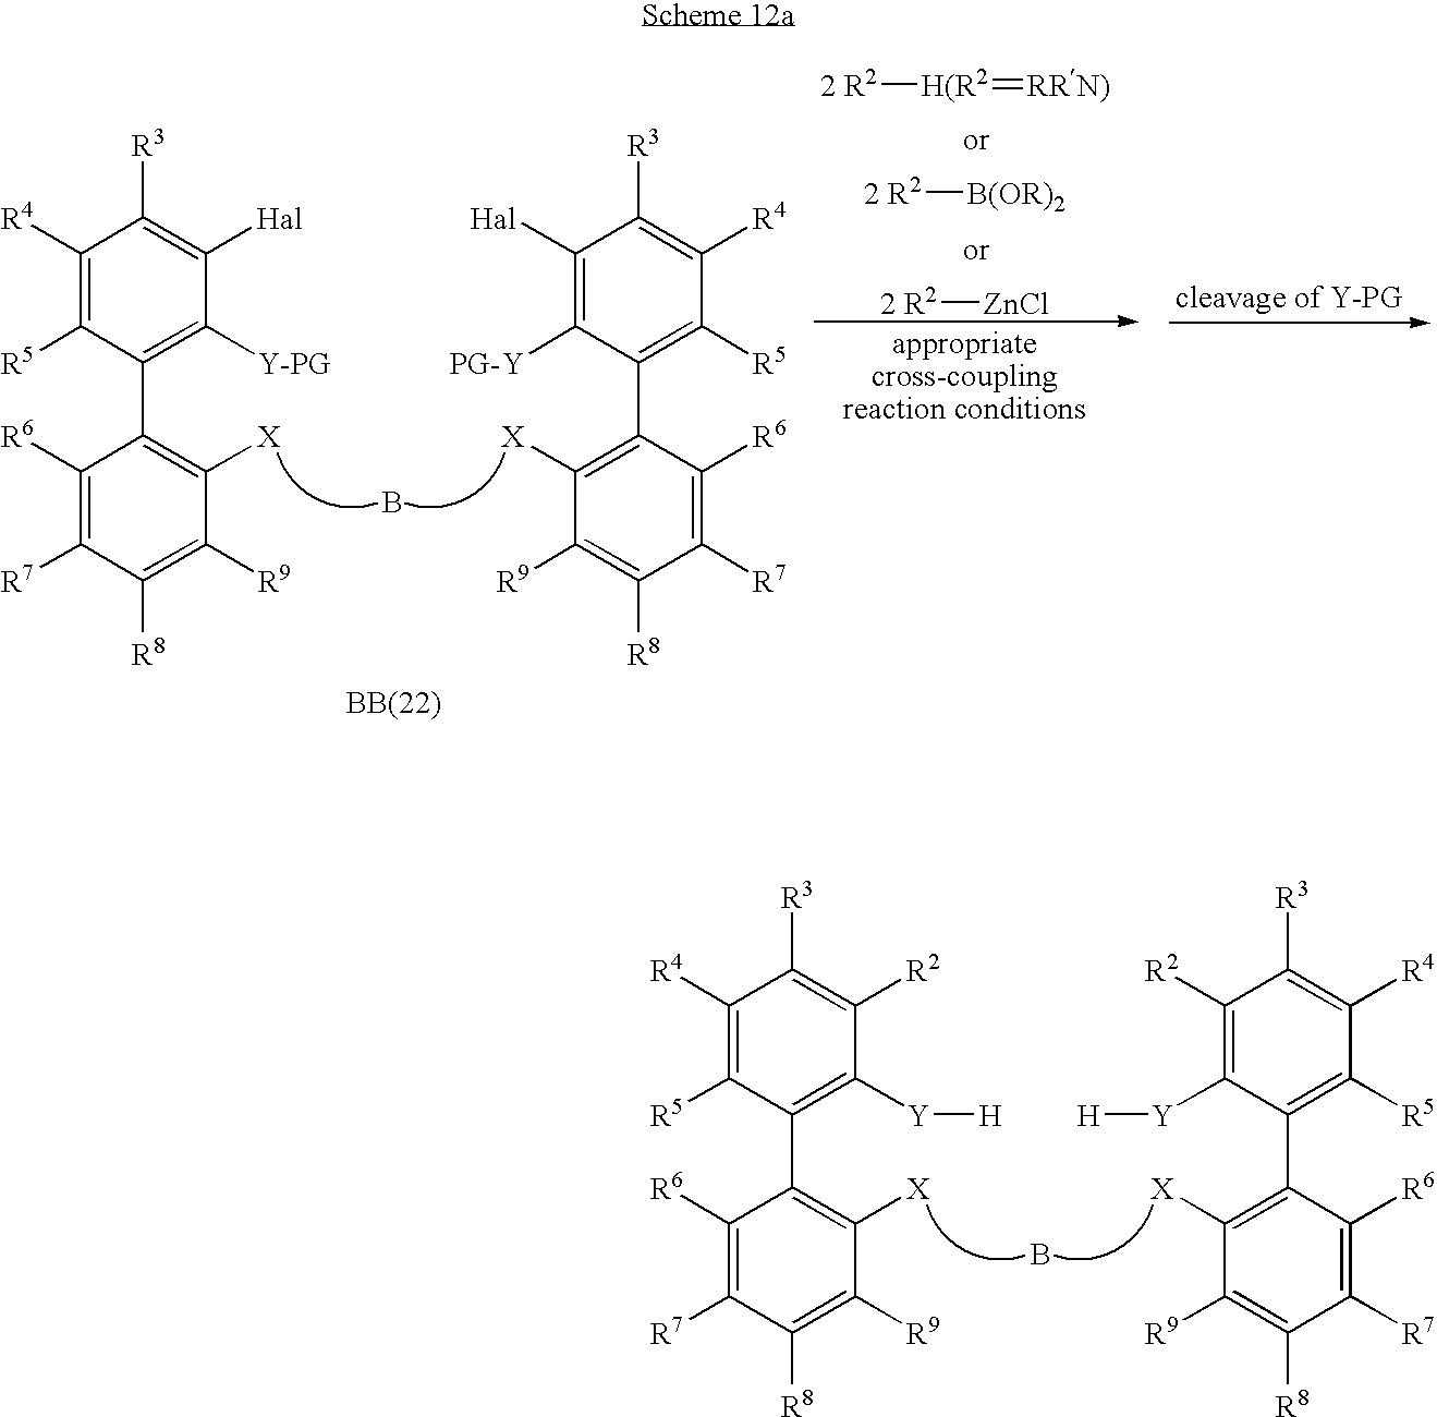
C1([R6])=C([R7])C([R8])=C([R9])C([X])=C1C1=C([Y][H])C([R2])=C([R3])C([R4])=C1[R5].C1([X])=C(C2=C([R5])C([R4])=C([R3])C([R2])=C2[Y][H])C([R6])=C([R7])C([R8])=C1[R9].B.C1([R6])=C([R7])C([R8])=C([R9])C([X])=C1C1=C([Y-PG])C([Hal])=C([R3])C([R4])=C1[R5].C1([X])=C(C2=C([R5])C([R4])=C([R3])C([Hal])=C2[PG-Y])C([R6])=C([R7])C([R8])=C1[R9].B.[2 R2][H(R2]=[RRN)].[2 R2][B(OR)2].[2 R2][ZnCl]
